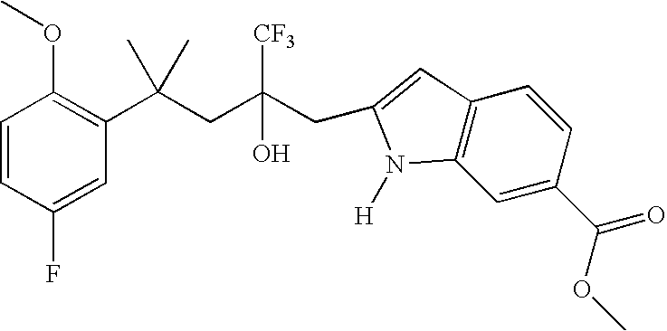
C1=CC(F)=CC(C(CC([CF3])(O)CC2=CC3=C(C=C(C(=O)OC)C=C3)N2[H])(C)C)=C1OC
